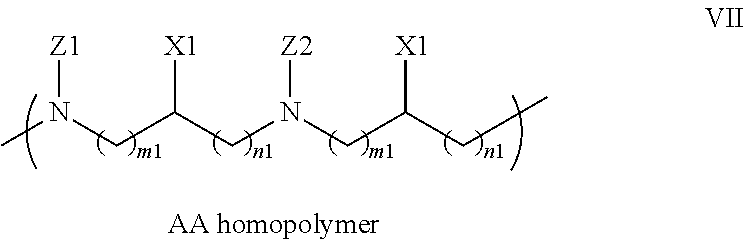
C(C(CN(CC(CC)[X1])[Z2])[X1])N(C)[Z1]
